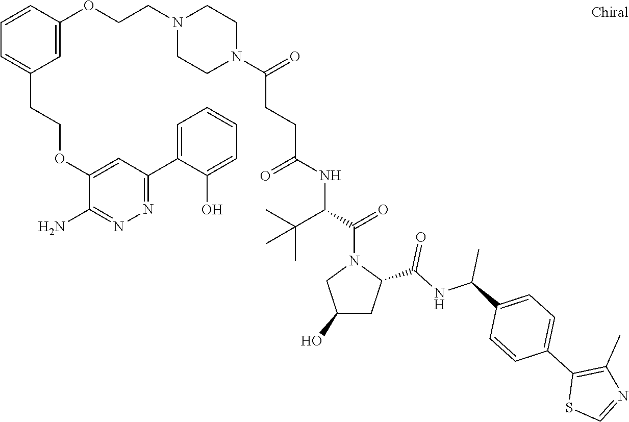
C1(OCCN2CCN(C(CCC(NC(C(N3CC(O)CC3C(=O)NC(C3=CC=C(C4=C(C)N=CS4)C=C3)C)=O)C(C)(C)C)=O)=O)CC2)=CC(CCOC2=CC(C3=CC=CC=C3O)=NN=C2N)=CC=C1
